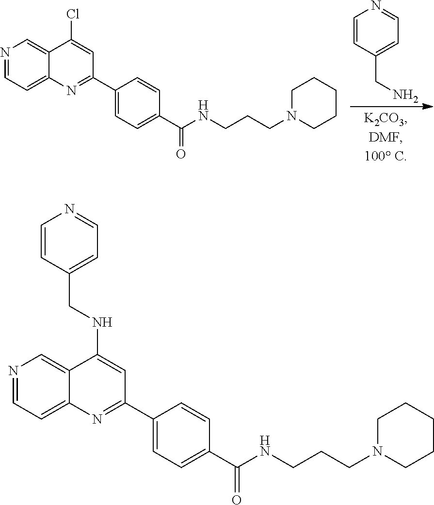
C1=CC(CN)=CC=N1.N1=CC=C2C(=C1)C(Cl)=CC(C1=CC=C(C(NCCCN3CCCCC3)=O)C=C1)=N2.N1=CC=C2C(=C1)C(NCC1=CC=NC=C1)=CC(C1=CC=C(C(NCCCN3CCCCC3)=O)C=C1)=N2
